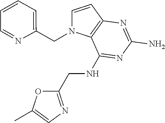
C1=CC2=C(N1CC1=CC=CC=N1)C(NCC1=NC=C(C)O1)=NC(N)=N2
